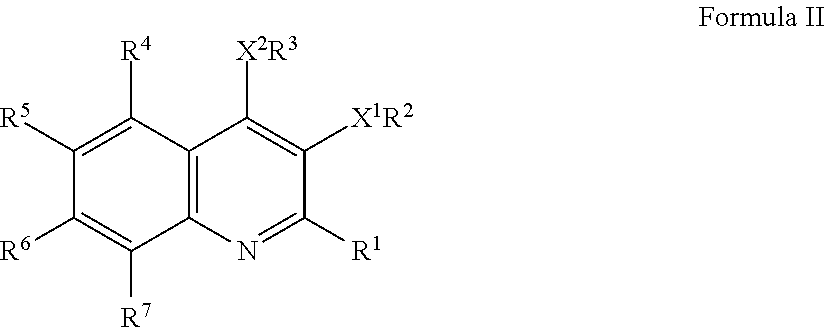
C12=C(N=C([R1])C([X1R2])=C1[X2R3])C([R7])=C([R6])C([R5])=C2[R4]
